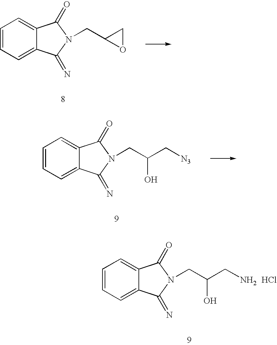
C1=C2C(=CC=C1)C(=O)N(CC1OC1)C2=N.C1=C2C(=CC=C1)C(=O)N(CC(C[N3])O)C2=N.C1=C2C(=CC=C1)C(=O)N(CC(CN)O)C2=N.Cl
